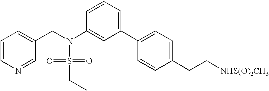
C1=CN=CC(CN(S(=O)(=O)CC)C2=CC(C3=CC=C(CC[NHS(O)2CH3])C=C3)=CC=C2)=C1
